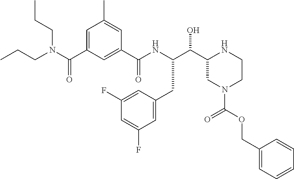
C(C1CN(C(OCC2=CC=CC=C2)=O)CCN1)(O)C(NC(C1=CC(C(N(CCC)CCC)=O)=CC(C)=C1)=O)CC1=CC(F)=CC(F)=C1
